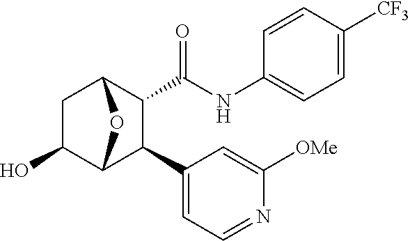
OC1CC2C(C(NC3=CC=C([CF3])C=C3)=O)C(C3=CC=NC([OMe])=C3)C1O2
